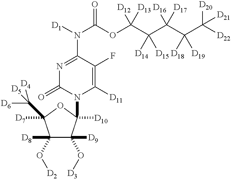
N1=C(N([D1])C(OC(C(C(C(C([D22])([D20])[D21])([D18])[D19])([D16])[D17])([D14])[D15])([D12])[D13])=O)C(F)=C([D11])N(C2([D10])C([D9])(O[D3])C([D8])(O[D2])C([D7])(C([D5])([D6])[D4])O2)C1=O
